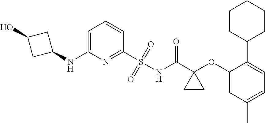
C1(NC2CC(O)C2)=CC=CC(S(=O)(=O)NC(C2(OC3=CC(C)=CC=C3C3CCCCC3)CC2)=O)=N1
